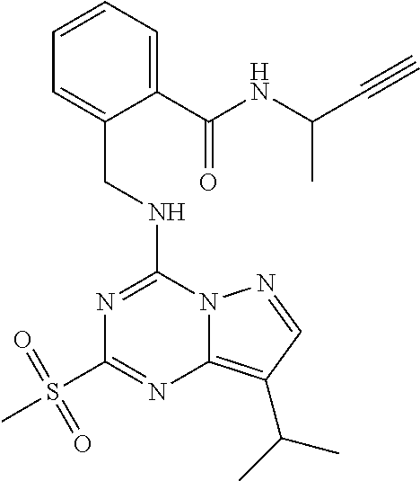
C1=CC=C(C(NC(C#C)C)=O)C(CNC2=NC(S(C)(=O)=O)=NC3=C(C(C)C)C=NN23)=C1
